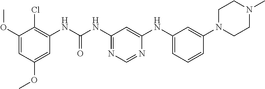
C1(OC)=CC(OC)=CC(NC(NC2=NC=NC(NC3=CC=CC(N4CCN(C)CC4)=C3)=C2)=O)=C1Cl
